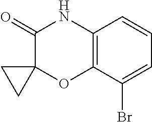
C12=C(C(Br)=CC=C1)OC1(C(=O)N2)CC1
